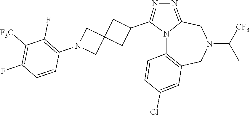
N12C3=C(CN(C([CF3])C)CC1=NN=C2C1CC2(C1)CN(C1=C(F)C([F3C])=C(F)C=C1)C2)C=C(Cl)C=C3
